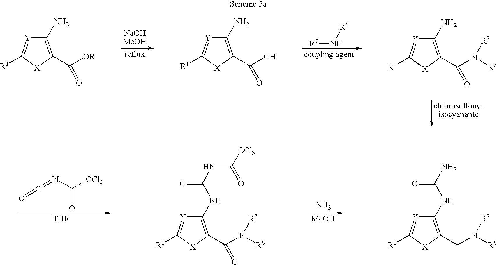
C1(N)=C(C([OR])=O)[X]C([R1])=[Y]1.C1(N)=C(C(O)=O)[X]C([R1])=[Y]1.[R7]N[R6].C1(N)=C(C(N([R7])[R6])=O)[X]C([R1])=[Y]1.C1(NC(N)=O)=C(CN([R6])[R7])[X]C([R1])=[Y]1.N.[MeOH].O=C=NC([CCl3])=O.[THF].C1(NC(NC(=O)[CCl3])=O)=C(C(N([R6])[R7])=O)[X]C([R1])=[Y]1
